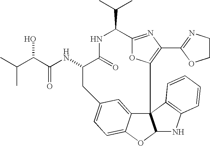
N1C(=O)C(NC(C(C(C)C)O)=O)CC2=CC=C3C(=C2)C2(C4=C(C5=NCCO5)N=C(O4)C1C(C)C)C(O3)NC1=C2C=CC=C1
